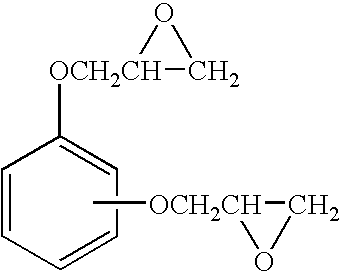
C1=CC=CC=C1[OCH2CH]1CO1.C[OCH2CH]1OC1
